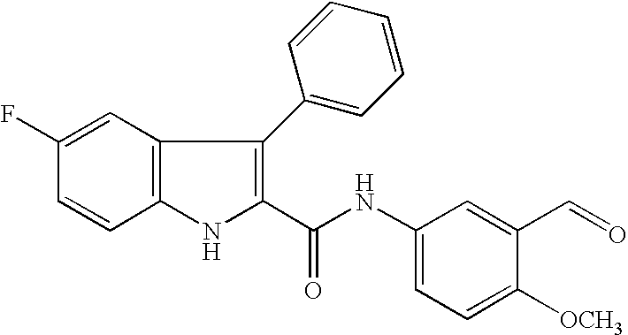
C1=C(F)C=CC2=C1C(C1=CC=CC=C1)=C(C(NC1=CC=C([OCH3])C(C=O)=C1)=O)N2
